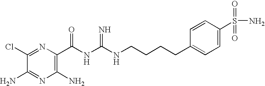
C1(Cl)=NC(C(NC(=N)NCCCCC2=CC=C(S(N)(=O)=O)C=C2)=O)=C(N)N=C1N
